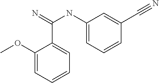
C1(OC)=CC=CC=C1C(=N)NC1=CC=CC(C#N)=C1
